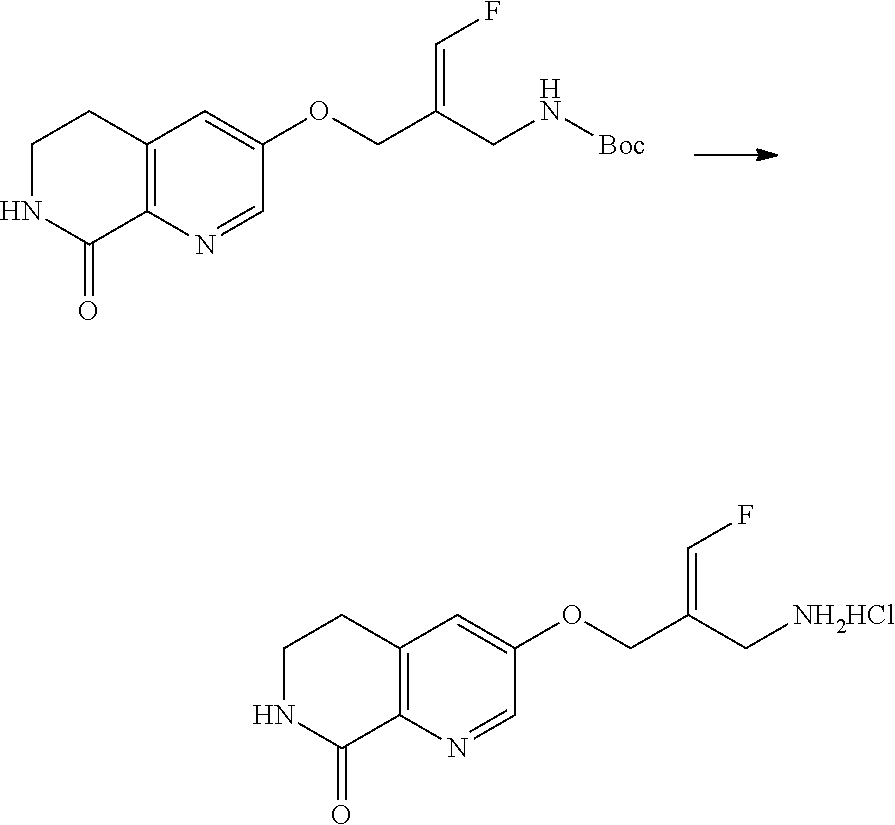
C1NC(=O)C2=C(C1)C=C(OCC(CN[Boc])=CF)C=N2.C1NC(=O)C2=C(C1)C=C(OCC(C[NH2HCl])=CF)C=N2
